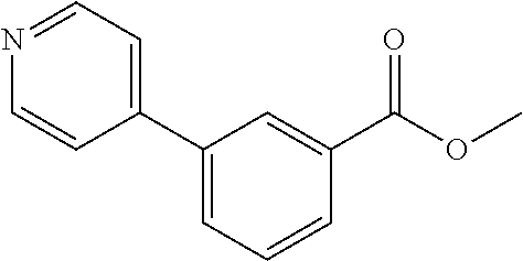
C1(C2=CC=NC=C2)=CC=CC(C(OC)=O)=C1
